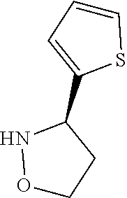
C1(C2NOCC2)=CC=CS1
